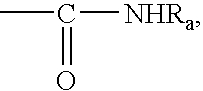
CC(=O)[NHRa]
